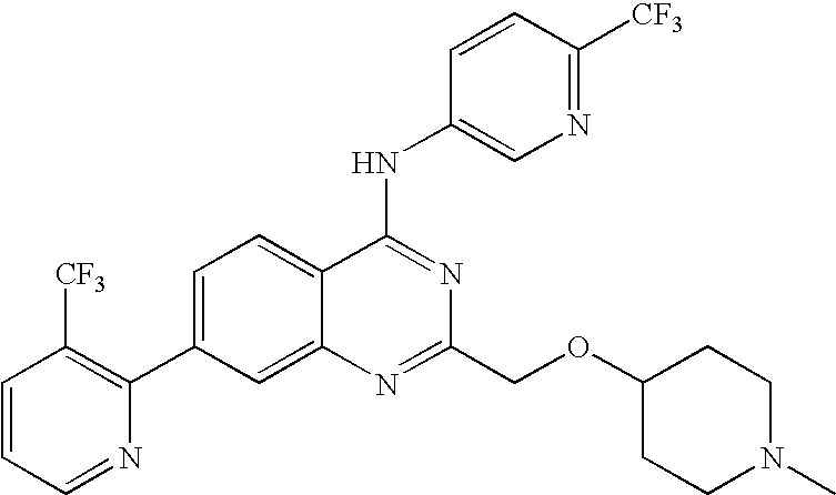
C1=CC=NC(C2=CC=C3C(=C2)N=C(COC2CCN(C)CC2)N=C3NC2=CN=C([CF3])C=C2)=C1[CF3]
